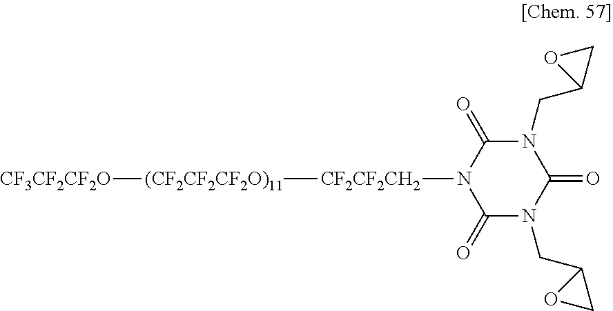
[CF3CF2CF2O][(CF2CF2CF2O)11][CF2CF2CH2]N1C(=O)N(CC2CO2)C(=O)N(CC2CO2)C1=O
